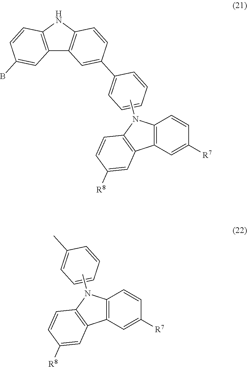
C12=C(NC3=C1C=C(C1=CC=CC=C1)C=C3)C=CC(B)=C2.C12=C(N(C)C3=C1C=C([R8])C=C3)C=CC([R7])=C2.CC1=CC=CC=C1.C12=C(N(C)C3=C1C=C([R8])C=C3)C=CC([R7])=C2
